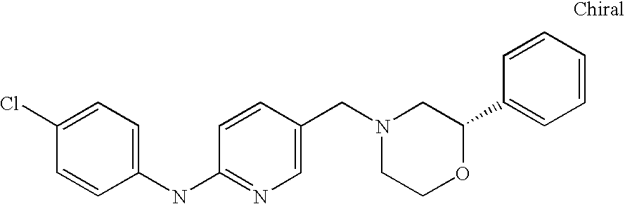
C1(NC2=NC=C(CN3CCOC(C4=CC=CC=C4)C3)C=C2)=CC=C(Cl)C=C1
